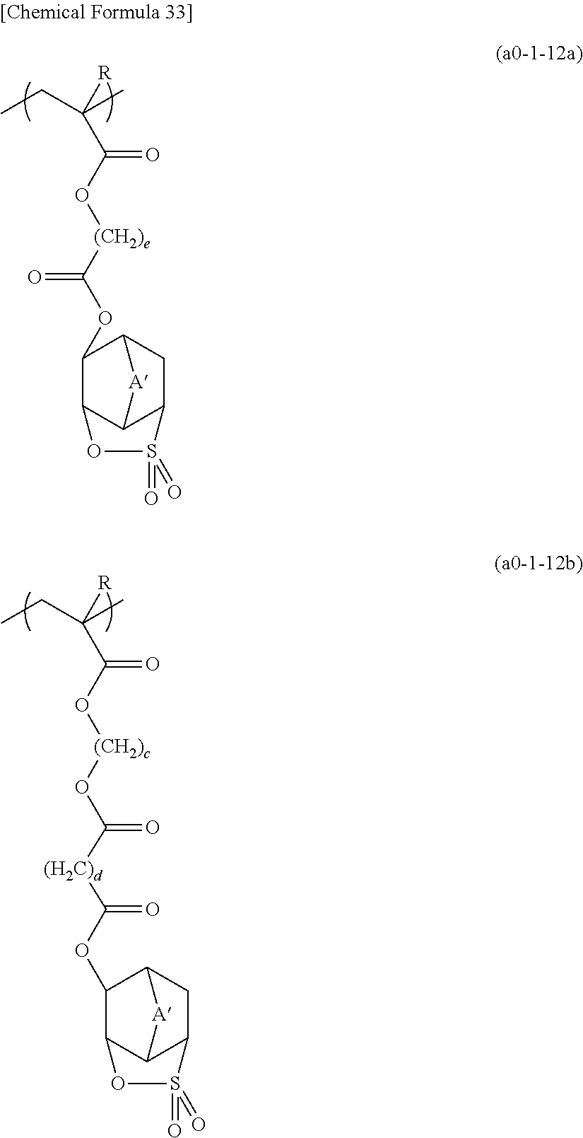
CCC(C)([R])C(O[(CH2)c]OC([(H2C)d]C(OC1C2CC3C([A]2)C1OS3(=O)=O)=O)=O)=O.CCC(C)([R])C(O[(CH2)e]C(OC1C2CC3C([A]2)C1OS3(=O)=O)=O)=O
